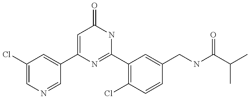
C1(C2=CC(Cl)=CN=C2)=CC(=O)NC(C2=C(Cl)C=CC(CNC(C(C)C)=O)=C2)=N1
